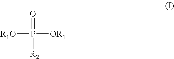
[R1O]P([OR1])([R2])=O
